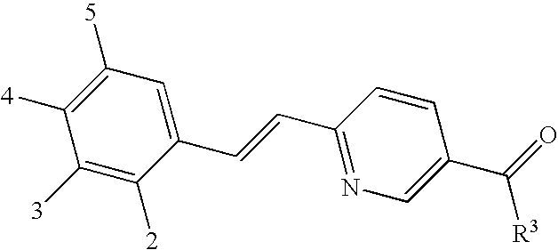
C1([5])=C([4])C([3])=C([2])C(C=CC2=NC=C(C([R3])=O)C=C2)=C1
